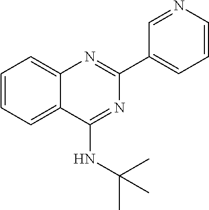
C1(C2=CC=CN=C2)=NC2=CC=CC=C2C(NC(C)(C)C)=N1
